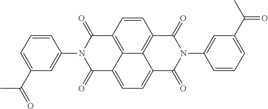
C1=CC(N2C(=O)C3=C4C(=CC=C5C4=C(C=C3)C(=O)N(C3=CC(C(C)=O)=CC=C3)C5=O)C2=O)=CC(C(=O)C)=C1
